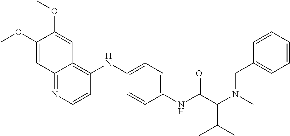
C1(OC)=CC2=NC=CC(NC3=CC=C(NC(C(N(CC4=CC=CC=C4)C)C(C)C)=O)C=C3)=C2C=C1OC
